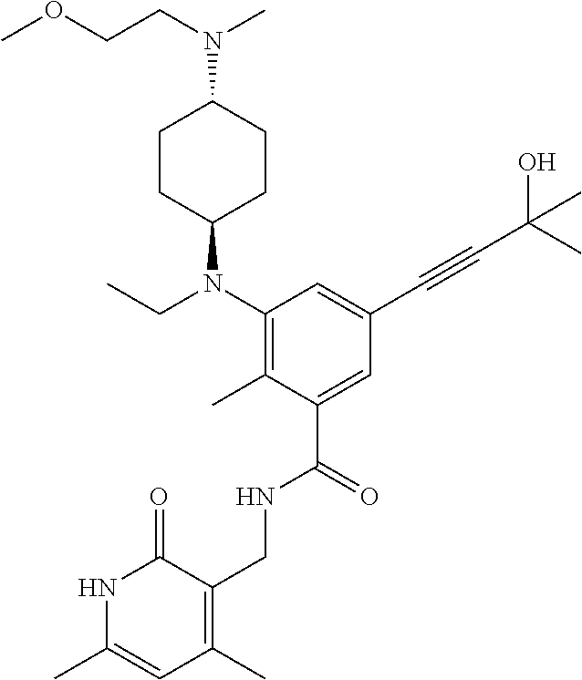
C1=C(C)NC(=O)C(CNC(C2=CC(C#CC(C)(O)C)=CC(N(CC)C3CCC(N(CCOC)C)CC3)=C2C)=O)=C1C
